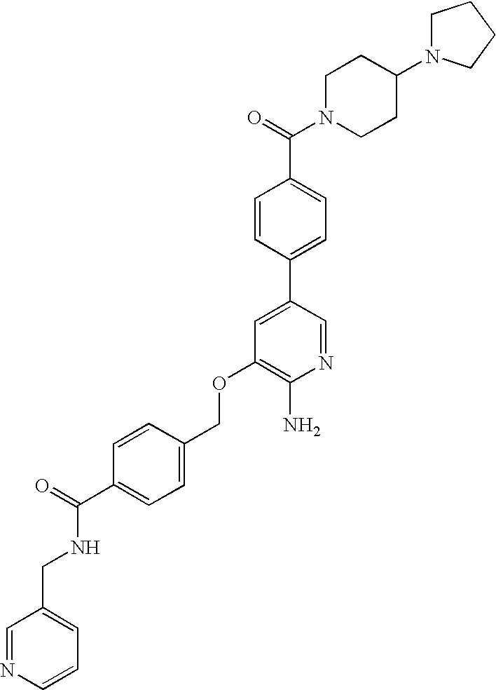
C(OC1=C(N)N=CC(C2=CC=C(C(=O)N3CCC(N4CCCC4)CC3)C=C2)=C1)C1=CC=C(C(=O)NCC2=CC=CN=C2)C=C1
